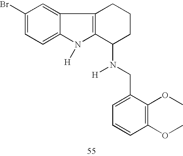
C1(Br)=CC=C2C(=C1)C1=C(N2[H])C(N([H])CC2=CC=CC(OC)=C2OC)CCC1
